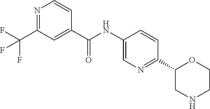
N1=C(C(F)(F)F)C=C(C(NC2=CN=C(C3CNCCO3)C=C2)=O)C=C1
